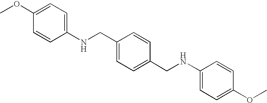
C1(NCC2=CC=C(CNC3=CC=C(OC)C=C3)C=C2)=CC=C(OC)C=C1
